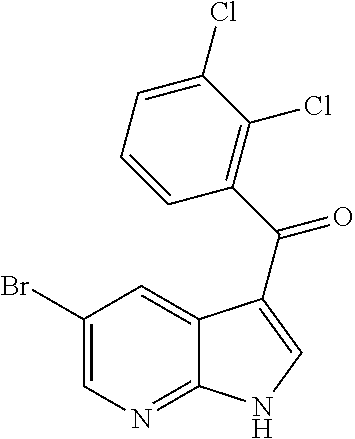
C1(Br)=CN=C2C(=C1)C(C(C1=C(Cl)C(Cl)=CC=C1)=O)=CN2
